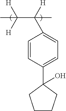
C(C([H])([H])C)(C1=CC=C(C2(O)CCCC2)C=C1)([H])C
